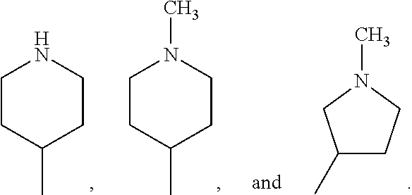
C1CC(C)CCN1.C1CC(C)CCN1C.C1(C)CCN(C)C1
